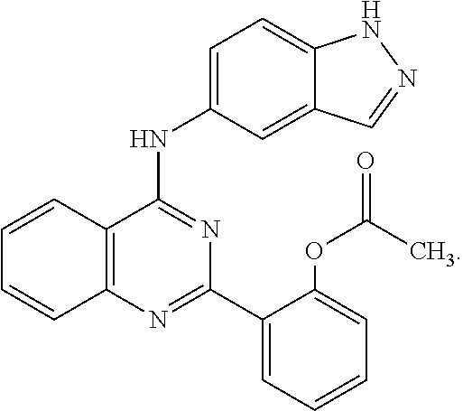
C1=CC2=C(C=C1)N=C(C1=CC=CC=C1OC(=O)C)N=C2NC1=CC=C2C(=C1)C=NN2
